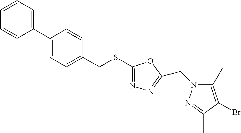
C1(C2=CC=CC=C2)=CC=C(CSC2=NN=C(CN3C(C)=C(Br)C(C)=N3)O2)C=C1
